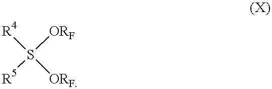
[R4]S([ORF])([ORF])[R5]
